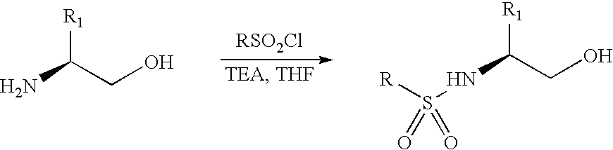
NC([R1])CO.N(C([R1])CO)S([R])(=O)=O
